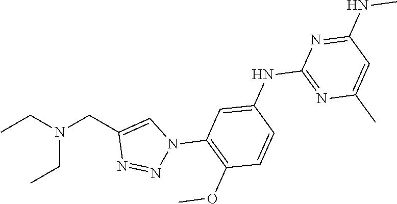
CCN(CC1=CN(C2=C(OC)C=CC(NC3=NC(C)=CC(NC)=N3)=C2)N=N1)CC
